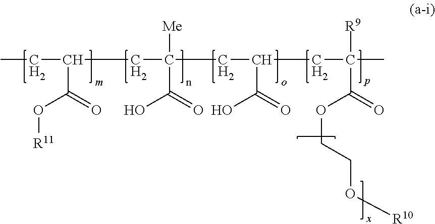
CCC(CC(CC(C(=O)O)CC(C)([R9])C(OCCO[R10])=O)([Me])C(=O)O)C(=O)O[R11]
